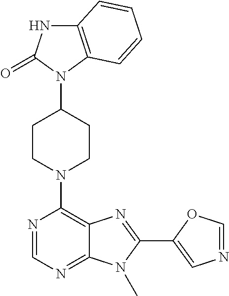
C12=C(N(C3CCN(C4=C5C(=NC=N4)N(C)C(C4=CN=CO4)=N5)CC3)C(=O)N1)C=CC=C2
